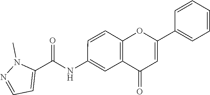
C1=CC2=C(C=C1NC(C1=CC=NN1C)=O)C(=O)C=C(C1=CC=CC=C1)O2
